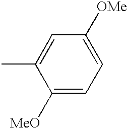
CC1=CC([OMe])=CC=C1[MeO]
